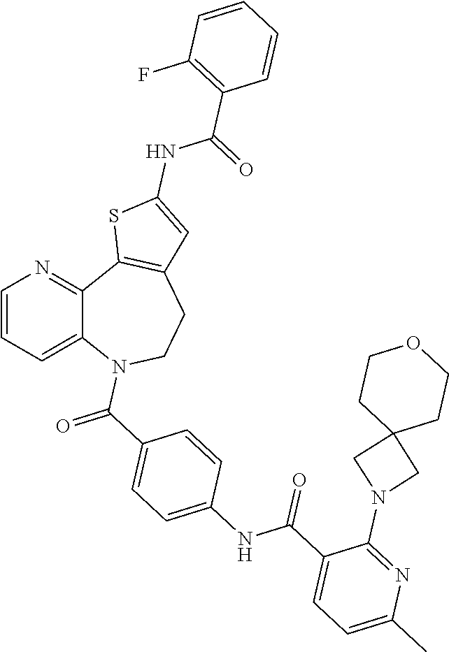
C12=CC=CN=C1C1=C(CCN2C(C2=CC=C(NC(C3=CC=C(C)N=C3N3CC4(C3)CCOCC4)=O)C=C2)=O)C=C(NC(C2=C(F)C=CC=C2)=O)S1
